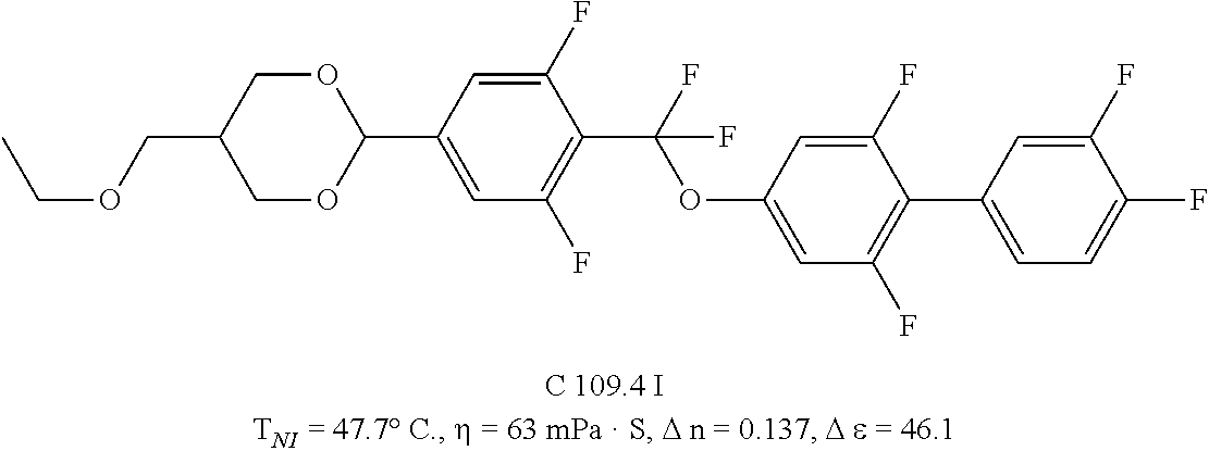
CCOCC1COC(C2=CC(F)=C(C(F)(OC3=CC(F)=C(C4=CC=C(F)C(F)=C4)C(F)=C3)F)C(F)=C2)OC1
